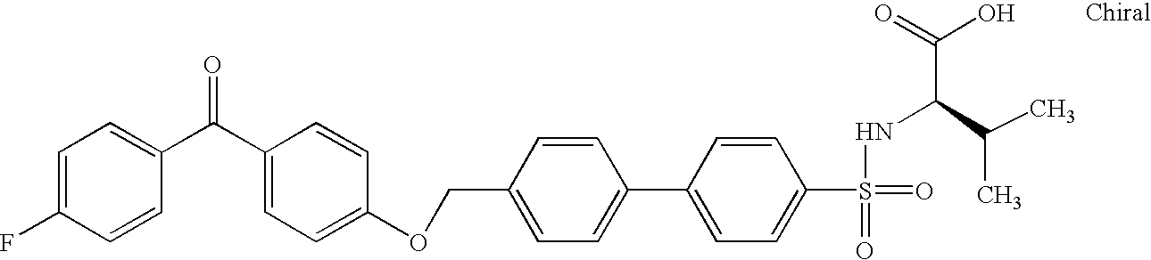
C1=C(F)C=CC(C(C2=CC=C(OCC3=CC=C(C4=CC=C(S(=O)(NC(C(O)=O)C(C)C)=O)C=C4)C=C3)C=C2)=O)=C1
